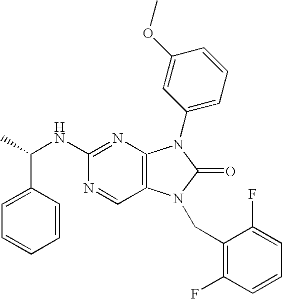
C1=C(C(C)NC2=NC3=C(C=N2)N(CC2=C(F)C=CC=C2F)C(=O)N3C2=CC=CC(OC)=C2)C=CC=C1
